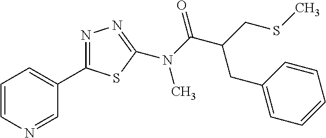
N(C(C(CC1=CC=CC=C1)CSC)=O)(C)C1=NN=C(C2=CC=CN=C2)S1
